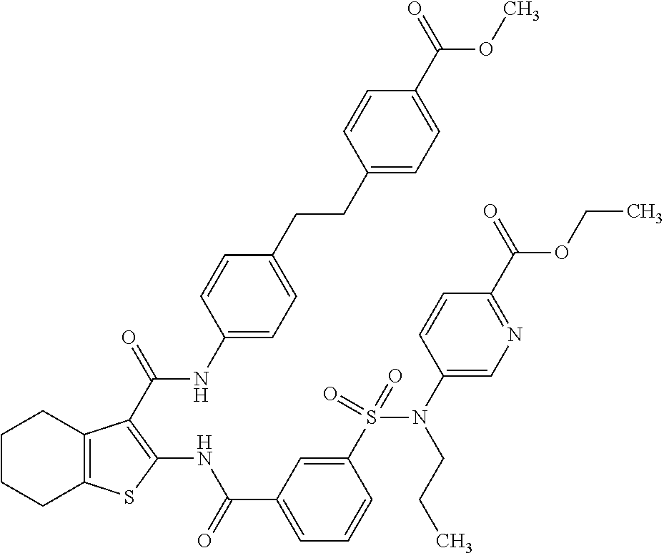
C1CCC2=C(C1)C(C(=O)NC1=CC=C(CCC3=CC=C(C(=O)OC)C=C3)C=C1)=C(NC(C1=CC=CC(S(=O)(=O)N(C3=CN=C(C(=O)OCC)C=C3)CCC)=C1)=O)S2
